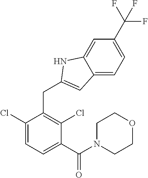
C1(Cl)=CC=C(C(N2CCOCC2)=O)C(Cl)=C1CC1=CC2=CC=C(C(F)(F)F)C=C2N1
